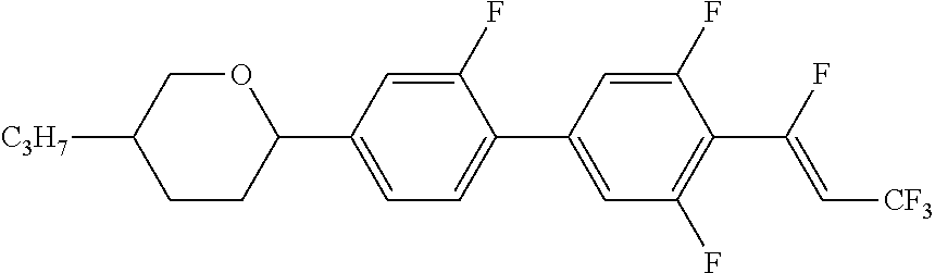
C1CC(C2=CC=C(C3=CC(F)=C(C(F)=C[CF3])C(F)=C3)C(F)=C2)OCC1[C3H7]
